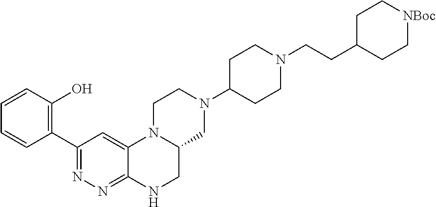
C1(C2=NN=C3C(=C2)N2C(CN3)CN(C3CCN(CCC4CC[NBoc]CC4)CC3)CC2)=C(O)C=CC=C1
